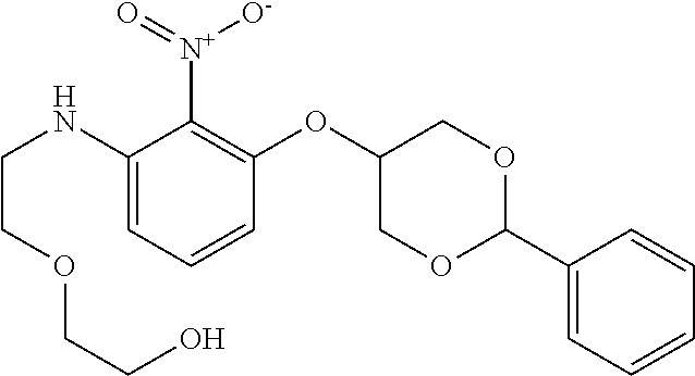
C1(NCCOCCO)=CC=CC(OC2COC(C3=CC=CC=C3)OC2)=C1[N+](=O)[O-]
